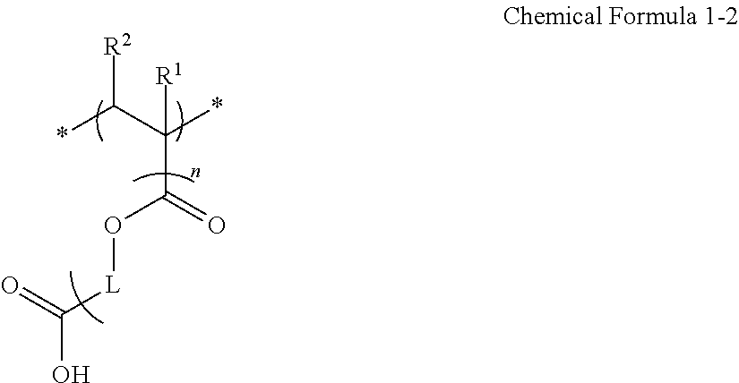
*C(C(*)(C(=O)O[L]C(O)=O)[R1])[R2]
